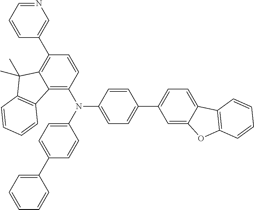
C1(N(C2=CC=C(C3=CC=CC=C3)C=C2)C2=CC=C(C3=CC=C4C(=C3)OC3=C4C=CC=C3)C=C2)=C2C(=C(C3=CN=CC=C3)C=C1)C(C)(C)C1=C2C=CC=C1
